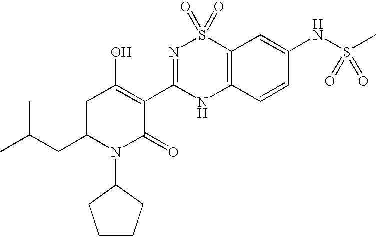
C12=C(C=CC(NS(C)(=O)=O)=C1)NC(C1=C(O)CC(CC(C)C)N(C3CCCC3)C1=O)=NS2(=O)=O
